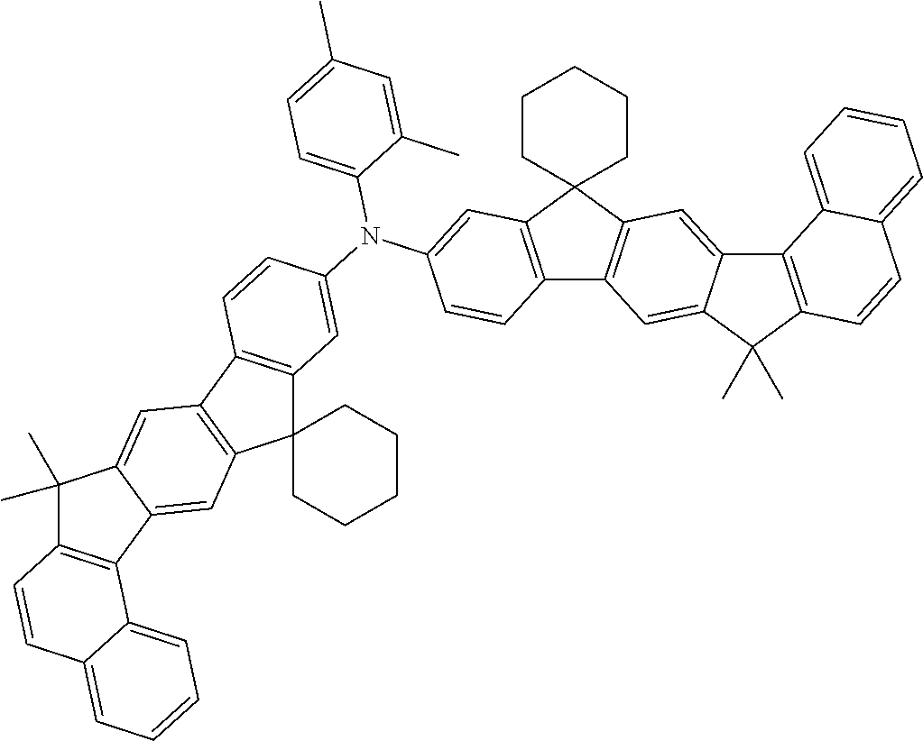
C1=C(C)C=C(C)C(N(C2=CC3=C(C4=C(C35CCCCC5)C=C3C(=C4)C(C)(C)C4=C3C3=CC=CC=C3C=C4)C=C2)C2=CC3=C(C4=C(C35CCCCC5)C=C3C(=C4)C(C)(C)C4=C3C3=CC=CC=C3C=C4)C=C2)=C1
